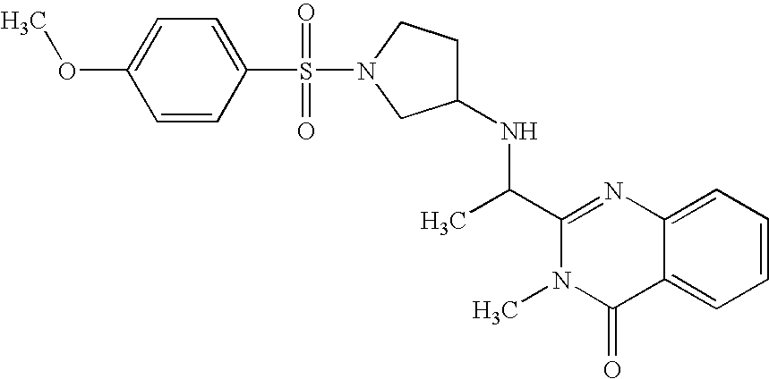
C1=CC(S(N2CC(NC(C3=NC4=CC=CC=C4C(=O)N3C)C)CC2)(=O)=O)=CC=C1OC
